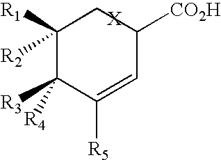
C1([R1])([R2])C([R3])([R4])C([R5])=CC([CO2H])C1
